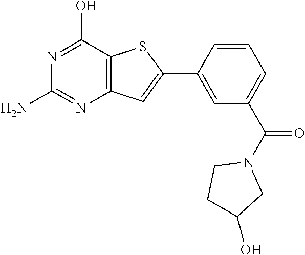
N1=C(O)C2=C(N=C1N)C=C(C1=CC(C(N3CCC(O)C3)=O)=CC=C1)S2
